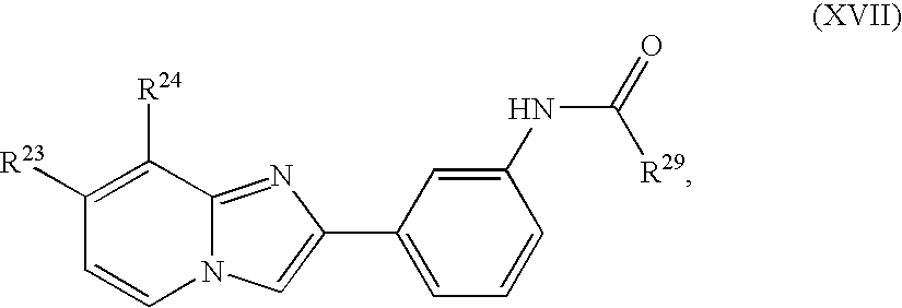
C1([R24])=C([R23])C=CN2C1=NC(C1=CC=CC(NC([R29])=O)=C1)=C2
